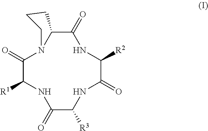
C1(=O)C([R3])NC(=O)C([R2])NC(=O)C2N(C(=O)C([R1])N1)CCC2
